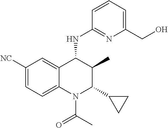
C1([NC])=CC=C2C(=C1)C(NC1=NC(CO)=CC=C1)C(C)C(C1CC1)N2C(C)=O
